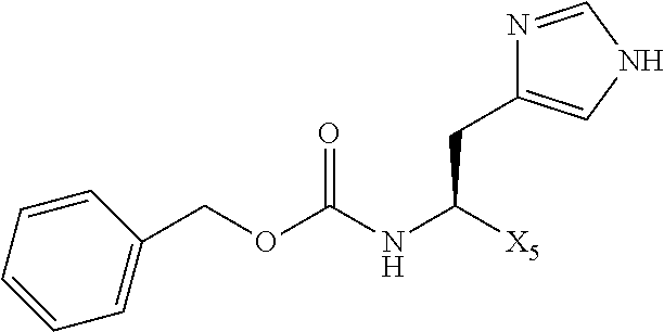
C1=CC=CC(COC(=O)NC(CC2=CNC=N2)[X5])=C1
